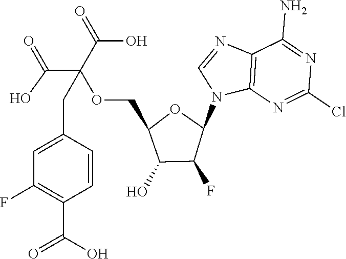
C12=C(N=C(Cl)N=C1N)N(C1OC(COC(C(=O)O)(C(=O)O)CC3=CC(F)=C(C(=O)O)C=C3)C(O)C1F)C=N2
